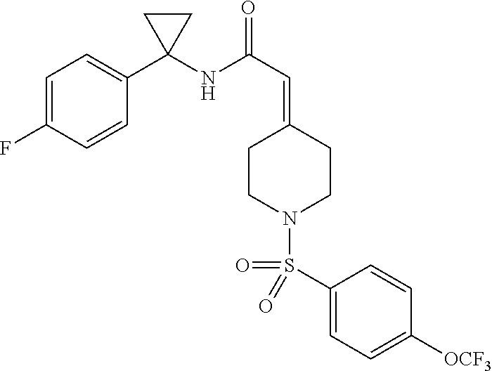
C1=C(F)C=CC(C2(NC(C=C3CCN(S(C4=CC=C([OCF3])C=C4)(=O)=O)CC3)=O)CC2)=C1
